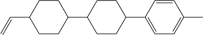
C1CC(C=C)CCC1C1CCC(C2=CC=C(C)C=C2)CC1
